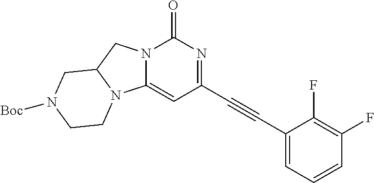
C(C1=NC(=O)N2C(=C1)N1C(C2)CN([Boc])CC1)#CC1=CC=CC(F)=C1F
